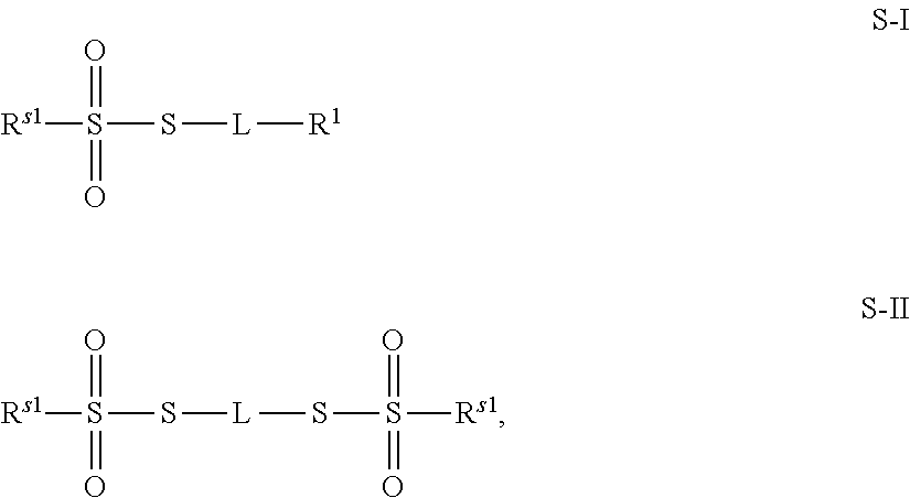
[Rs1]S(=O)(=O)S[L][R1].[Rs1]S(=O)(=O)S[L]SS([Rs1])(=O)=O
